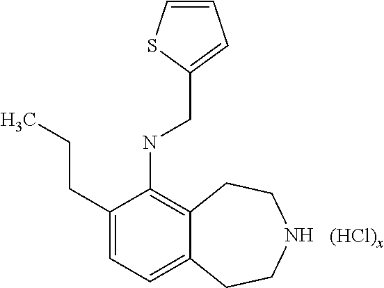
C1(CCC)=CC=C2C(=C1NCC1=CC=CS1)CCNCC2.[(HCl)x]
